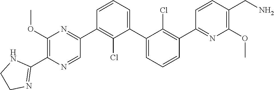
C1(OC)=C(C2=NCC[HN]2)N=CC(C2=C(Cl)C(C3=CC=CC(C4=NC(OC)=C(CN)C=C4)=C3Cl)=CC=C2)=N1
